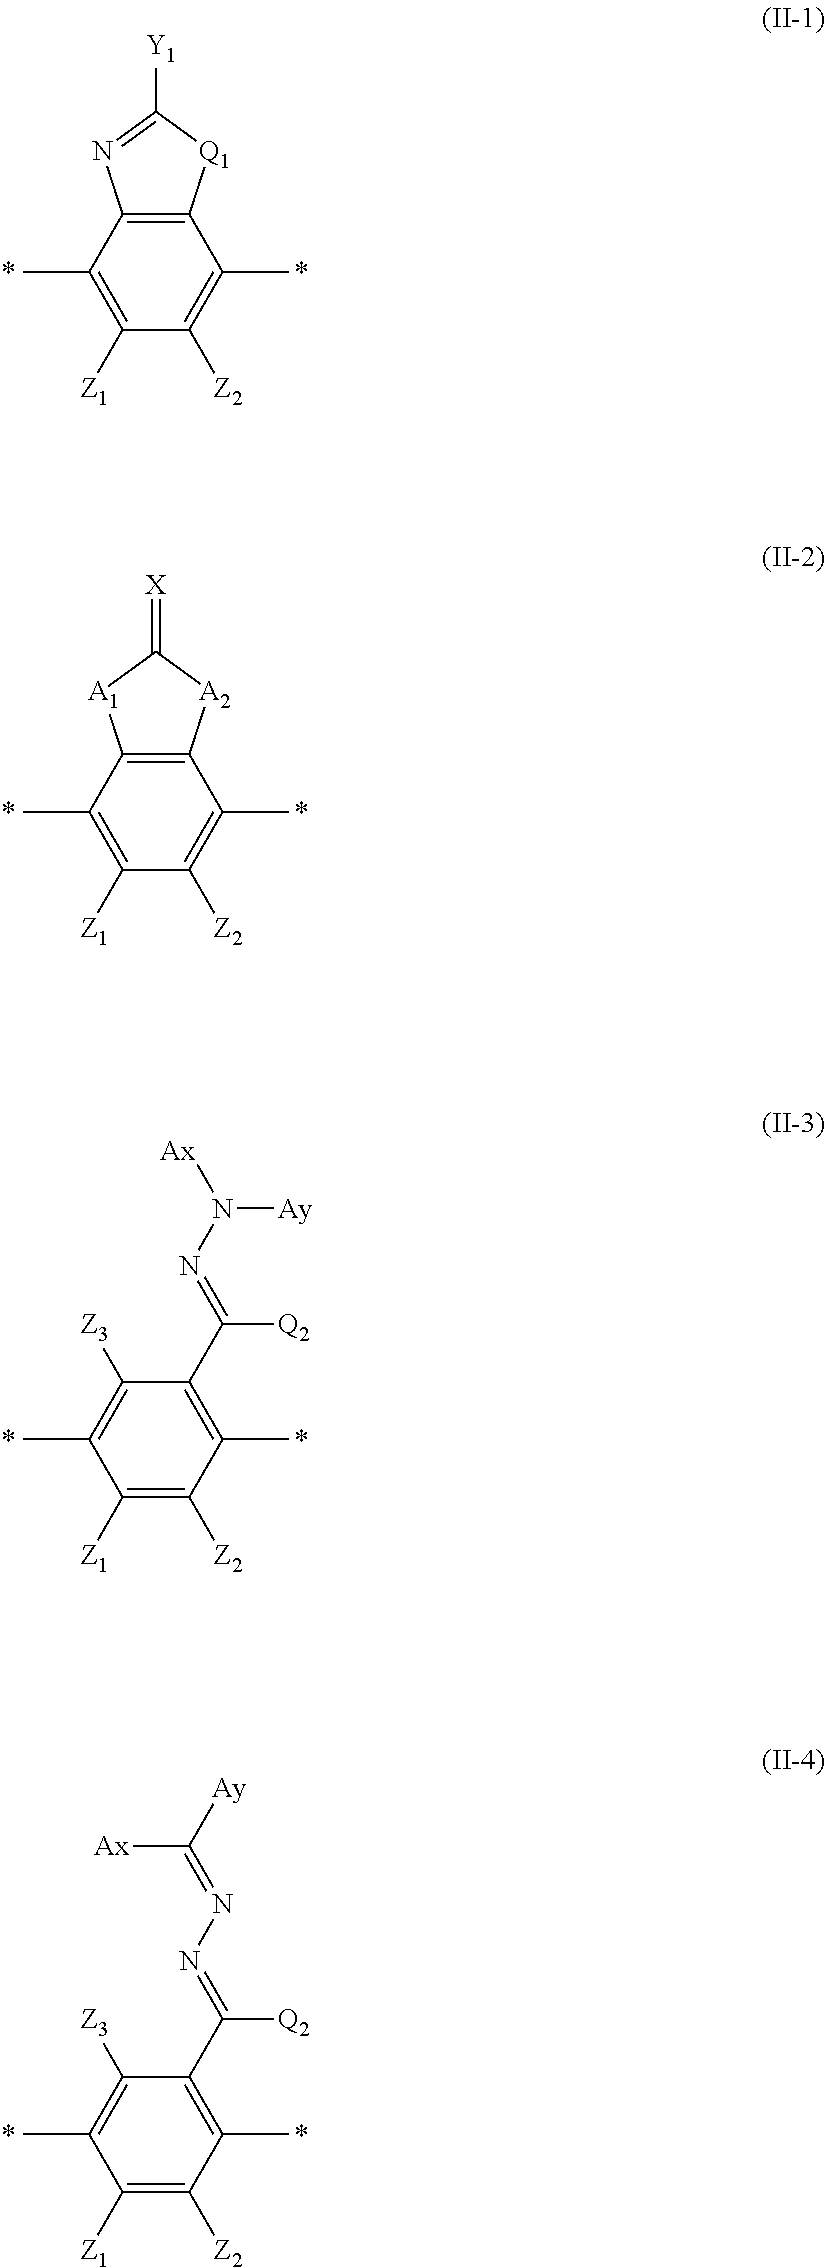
C12=C(C(C)=C([Z1])C([Z2])=C1C)N=C([Y1])[Q1]2.C12=C(C(C)=C([Z1])C([Z2])=C1C)[A1]C(=[X])[A2]2.C1(C([Q2])=NN([Ay])[Ax])=C(C)C([Z2])=C([Z1])C(C)=C1[Z3].C1(C([Q2])=NN=C([Ax])[Ay])=C(C)C([Z2])=C([Z1])C(C)=C1[Z3]
